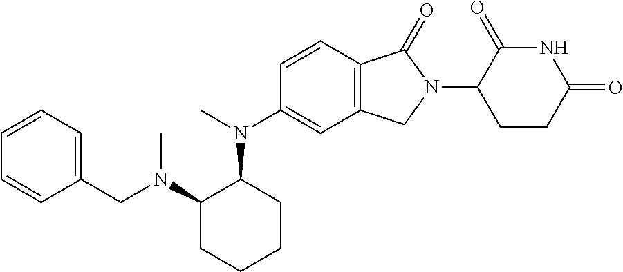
C1=CC2=C(C=C1N(C)C1C(N(CC3=CC=CC=C3)C)CCCC1)CN(C1CCC(=O)NC1=O)C2=O
